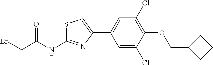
C1=C(Cl)C(OCC2CCC2)=C(Cl)C=C1C1=CSC(NC(CBr)=O)=N1
